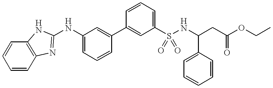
C1(S(=O)(=O)NC(CC(OCC)=O)C2=CC=CC=C2)=CC=CC(C2=CC(NC3=NC4=C(N3)C=CC=C4)=CC=C2)=C1
